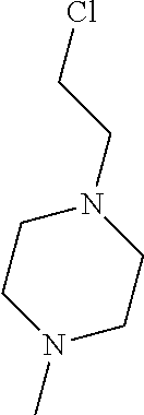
N1(C)CCN(CCCl)CC1
